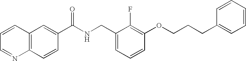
C1=CC=NC2=C1C=C(C(NCC1=CC=CC(OCCCC3=CC=CC=C3)=C1F)=O)C=C2
